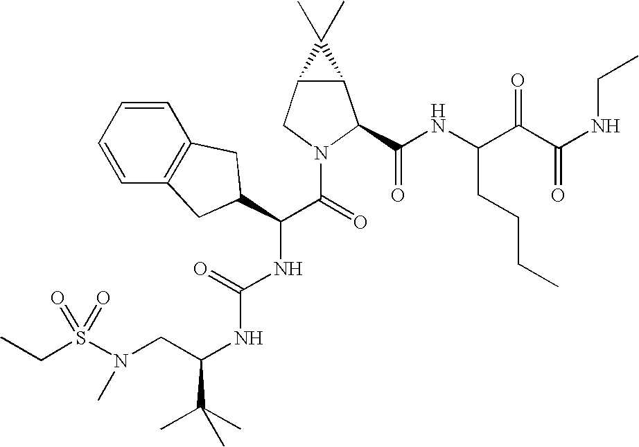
S(N(CC(NC(NC(C(=O)N1C(C(NC(C(C(NCC)=O)=O)CCCC)=O)C2C(C1)C2(C)C)C1CC2=C(C=CC=C2)C1)=O)C(C)(C)C)C)(=O)(=O)CC
